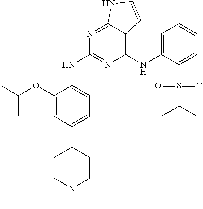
C(C)(C)OC1=CC(C2CCN(C)CC2)=CC=C1NC1=NC(NC2=CC=CC=C2S(C(C)C)(=O)=O)=C2C(=N1)NC=C2
